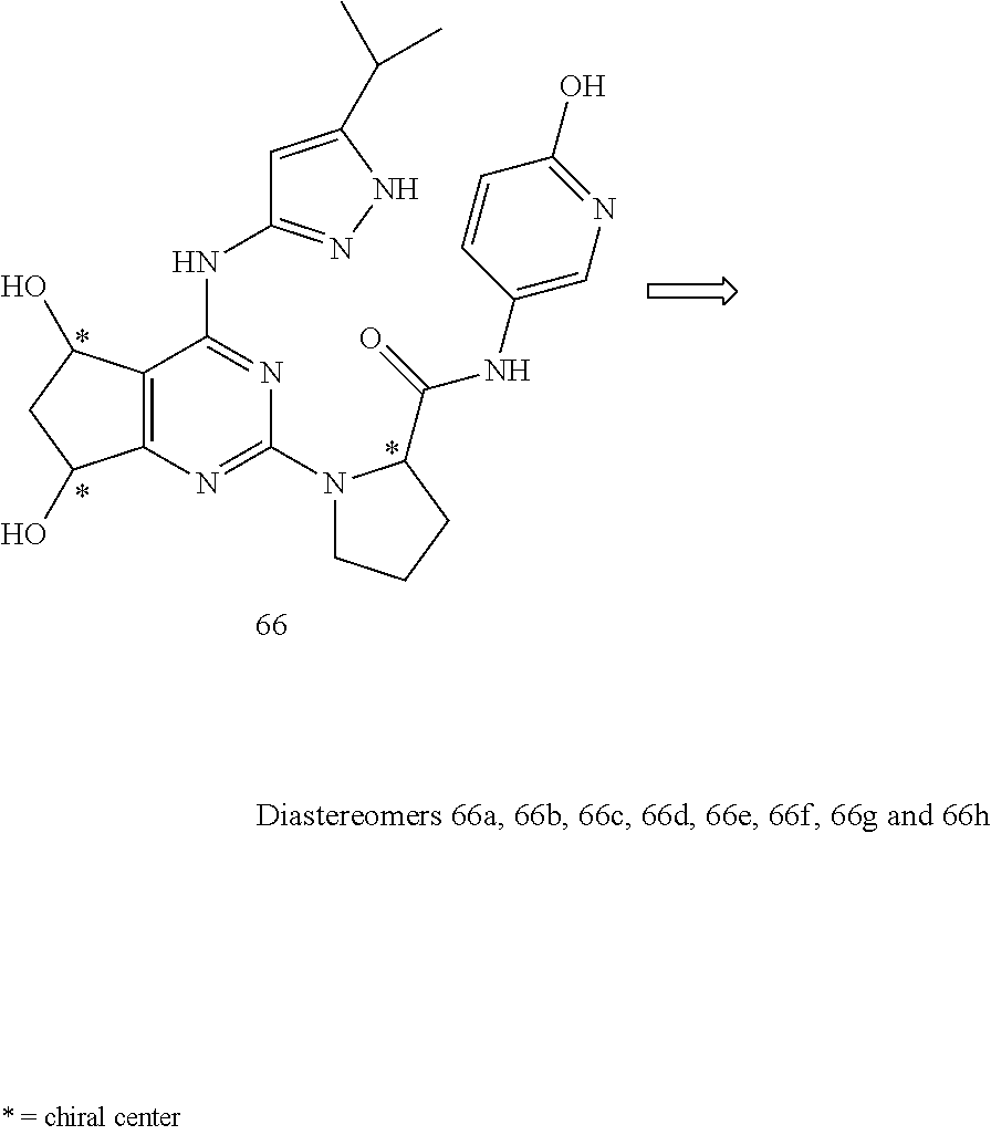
C12=C(N=C(N3CCCC3C(=O)NC3=CN=C(O)C=C3)N=C1NC1=NNC(C(C)C)=C1)C(O)CC2O
